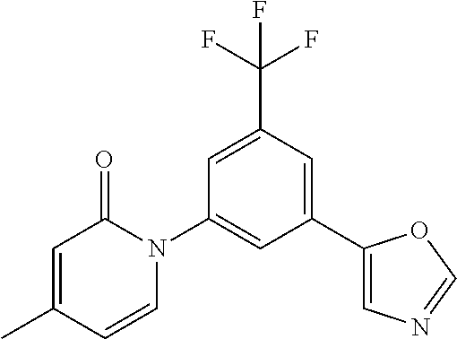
C1=C(C(F)(F)F)C=C(C2=CN=CO2)C=C1N1C(=O)C=C(C)C=C1
